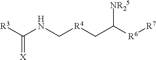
C(NC[R4]CC([R6][R7])[NR25])([R3])=[X]
